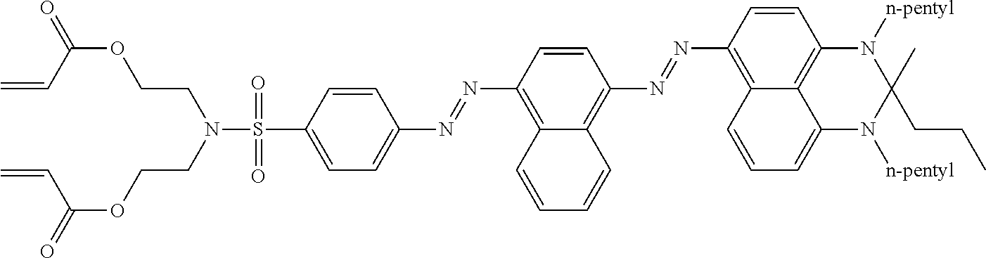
S(C1=CC=C(N=NC2=C3C(=C(N=NC4=C5C6=C(C=C4)N([n-pentyl])C(C)(CCC)N([n-pentyl])C6=CC=C5)C=C2)C=CC=C3)C=C1)(=O)(N(CCOC(=O)C=C)CCOC(=O)C=C)=O
